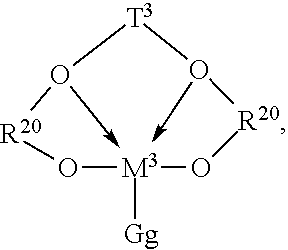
O1[M3]23([Gg])-O([R20]1)[T3]O->2[R20]O3
